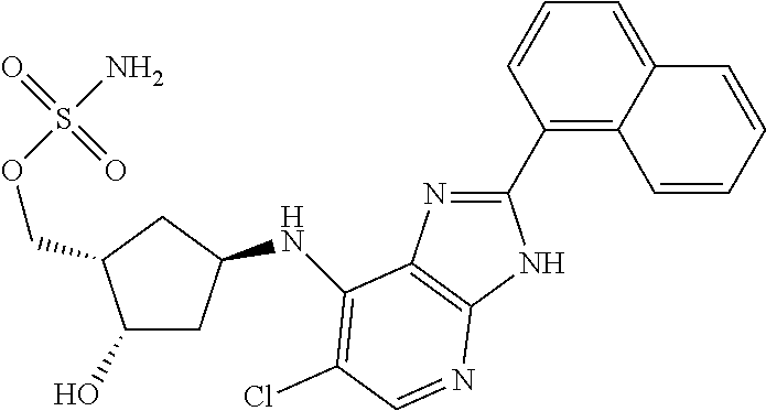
C1(O)C(COS(N)(=O)=O)CC(NC2=C(Cl)C=NC3=C2N=C(C2=C4C(=CC=C2)C=CC=C4)N3)C1
